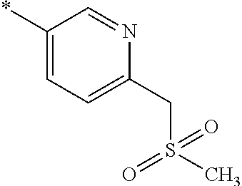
*C1=CC=C(CS(C)(=O)=O)N=C1
